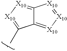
C12=[X10][X10]=C(C)C1=[X10][X10]=[X10]2
